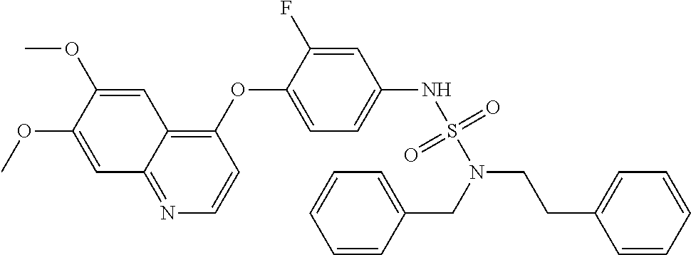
C1=C(OC)C(OC)=CC2=C(OC3=CC=C(NS(N(CC4=CC=CC=C4)CCC4=CC=CC=C4)(=O)=O)C=C3F)C=CN=C12
